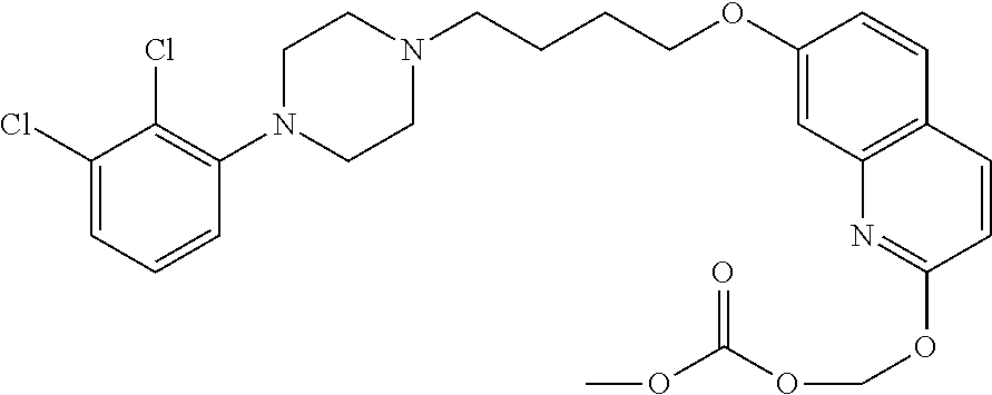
C1(Cl)=CC=CC(N2CCN(CCCCOC3=CC4=C(C=C3)C=CC(OCOC(=O)OC)=N4)CC2)=C1Cl
